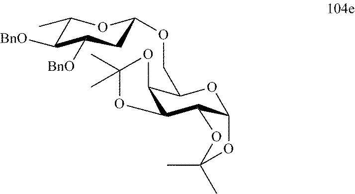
C1([BnO])C(C)OC(OCC2C3C(C4C(O2)OC(C)(C)O4)OC(C)(C)O3)CC1[BnO]
